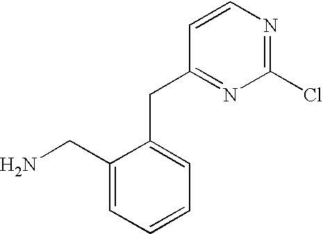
C1(CN)=CC=CC=C1CC1=NC(Cl)=NC=C1
